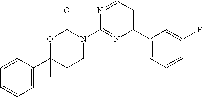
C1=CC(C2(C)CCN(C3=NC(C4=CC=CC(F)=C4)=CC=N3)C(=O)O2)=CC=C1
